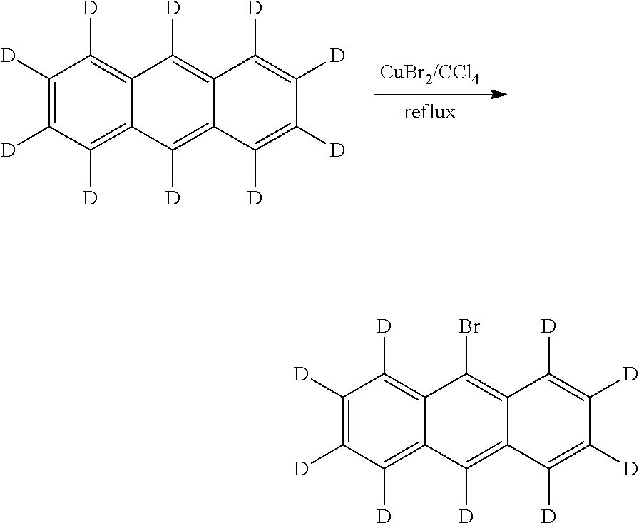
C1([D])=C([D])C([D])=C2C(=C1[D])C([D])=C1C(=C2[D])C([D])=C([D])C([D])=C1[D].C1([D])=C([D])C([D])=C2C(=C1[D])C(Br)=C1C(=C2[D])C([D])=C([D])C([D])=C1[D]
